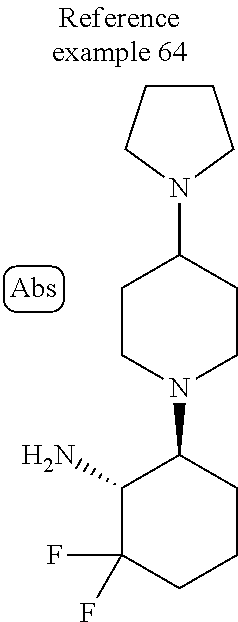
NC1C(F)(F)CCCC1N1CCC(N2CCCC2)CC1
